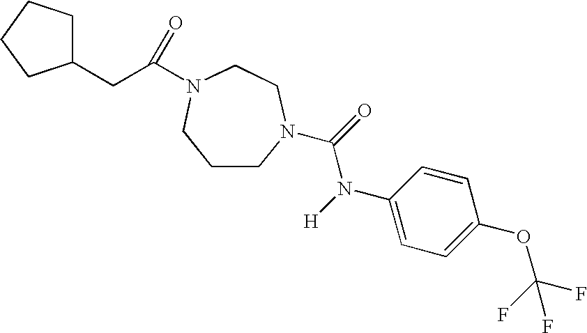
C1CN(C(=O)N([H])C2=CC=C(OC(F)(F)F)C=C2)CCN(C(CC2CCCC2)=O)C1
